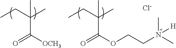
CCC(C)(C)C([OCH3])=O.CCC(C)(C)C(OCCN(C)(C)[H])=O.[Cl-]
